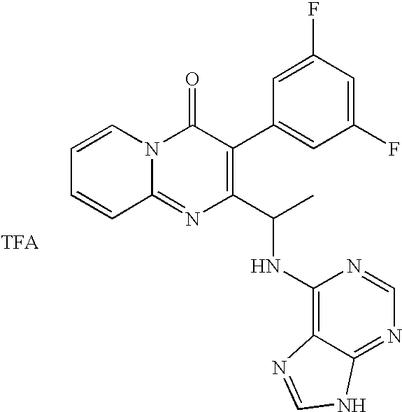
C1=CN2C(=NC(C(C)NC3=C4C(=NC=N3)NC=N4)=C(C3=CC(F)=CC(F)=C3)C2=O)C=C1
